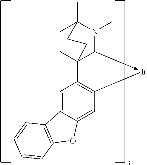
C1CC23C(->[Ir]C4=C2C=C2C(=C4)OC4=C2C=CC=C4)N(C)C1(C)CC3
